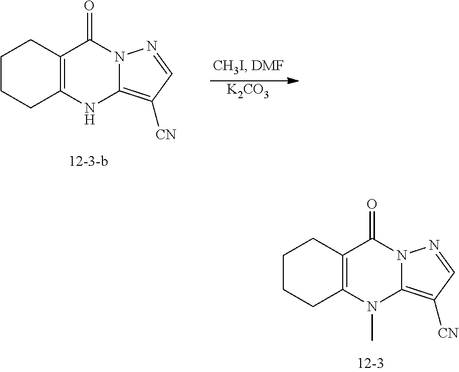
C1CCC2=C(C1)C(=O)N1C(=C([CN])C=N1)N2C.C1CCC2=C(C1)C(=O)N1C(=C([CN])C=N1)N2.[K2CO3]
